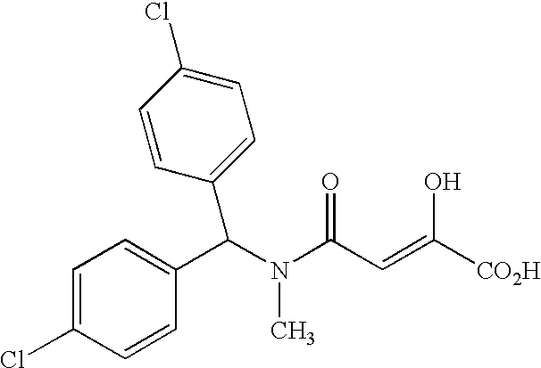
C1=C(Cl)C=CC(C(N(C(C=C([CO2H])O)=O)C)C2=CC=C(Cl)C=C2)=C1
